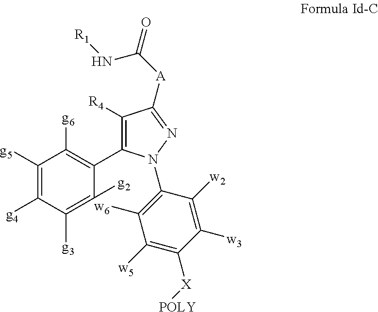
C1([g5])=C([g4])C([g3])=C([g2])C(C2=C([R4])C([A]C(N[R1])=O)=NN2C2=C([w6])C([w5])=C([X][POLY])C([w3])=C2[w2])=C1[g6]
